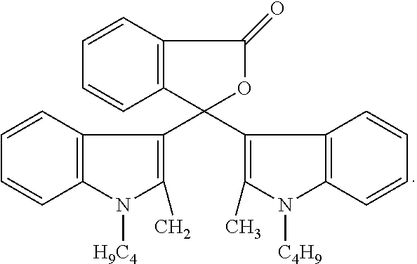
C1=CC2=C(C=C1)C(C1=C(C)N([H9C4])C3=C1C=CC=C3)(C1=C(C)N([C4H9])C3=C1C=CC=C3)OC2=O
